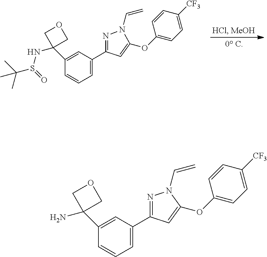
C1(C2(NS(=O)C(C)(C)C)COC2)=CC(C2=NN(C=C)C(OC3=CC=C([CF3])C=C3)=C2)=CC=C1.C1(C2(N)COC2)=CC(C2=NN(C=C)C(OC3=CC=C([CF3])C=C3)=C2)=CC=C1
